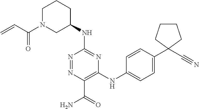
C1(NC2=NC(NC3=CC=C(C4(C#N)CCCC4)C=C3)=C(C(=O)N)N=N2)CCCN(C(=O)C=C)C1
